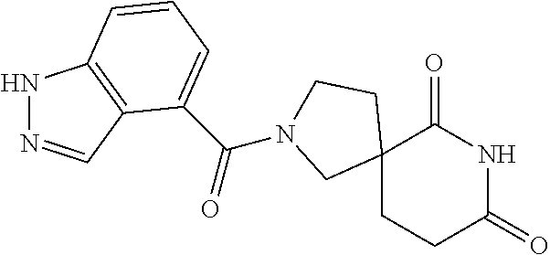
C12(CCC(=O)NC1=O)CCN(C(=O)C1=CC=CC3=C1C=NN3)C2
